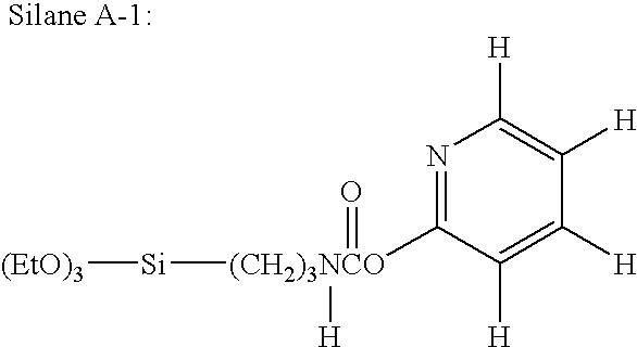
[(EtO)3][Si][(CH2)3NCO]([H])(=O)C1=NC([H])=C([H])C([H])=C1[H]
